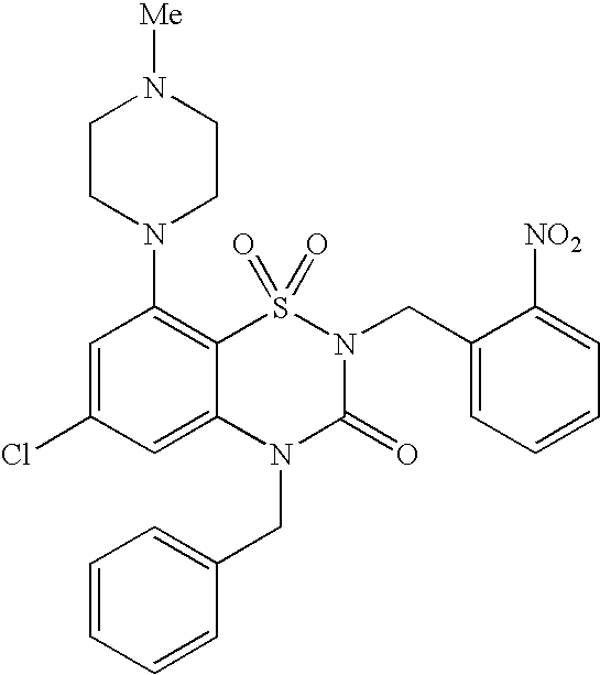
C1=C(Cl)C=C2C(=C1N1CCN([Me])CC1)S(=O)(=O)N(CC1=CC=CC=C1[NO2])C(=O)N2CC1=CC=CC=C1
